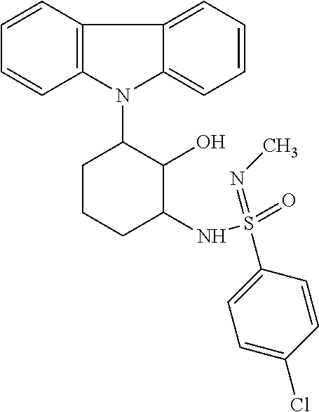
N1(C2CCCC(NS(=O)(=NC)C3=CC=C(Cl)C=C3)C2O)C2=C(C=CC=C2)C2=CC=CC=C12
